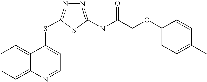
C1=CC=C2C(=C1)C(SC1=NN=C(NC(=O)COC3=CC=C(C)C=C3)S1)=CC=N2
